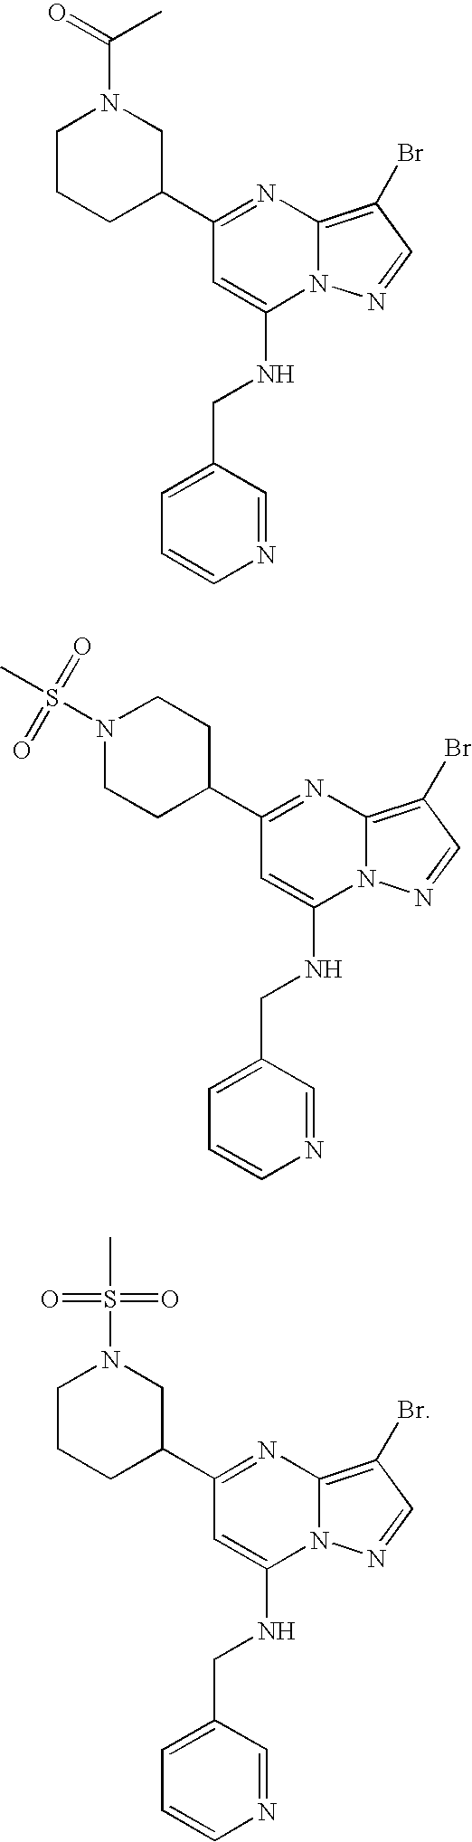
C1(C2CN(C(C)=O)CCC2)=NC2=C(Br)C=NN2C(NCC2=CC=CN=C2)=C1.C1(C2CCN(S(C)(=O)=O)CC2)=NC2=C(Br)C=NN2C(NCC2=CC=CN=C2)=C1.C1(C2CN(S(C)(=O)=O)CCC2)=NC2=C(Br)C=NN2C(NCC2=CC=CN=C2)=C1
